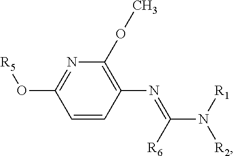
C1=CC(N=C(N([R2])[R1])[R6])=C(OC)N=C1O[R5]
